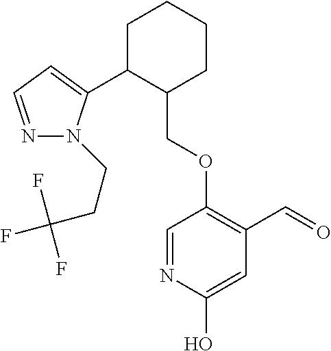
C1C(C2=CC=NN2CCC(F)(F)F)C(COC2=C(C=O)C=C(O)N=C2)CCC1
